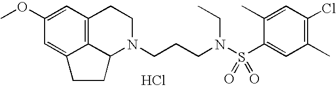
C12=C3C=C(OC)C=C1CCC2N(CCCN(S(C1=CC(C)=C(Cl)C=C1C)(=O)=O)CC)CC3.Cl
